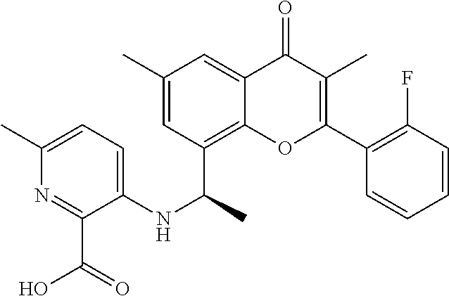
C1=C(C)C=C2C(=O)C(C)=C(C3=C(F)C=CC=C3)OC2=C1C(NC1=CC=C(C)N=C1C(=O)O)C
